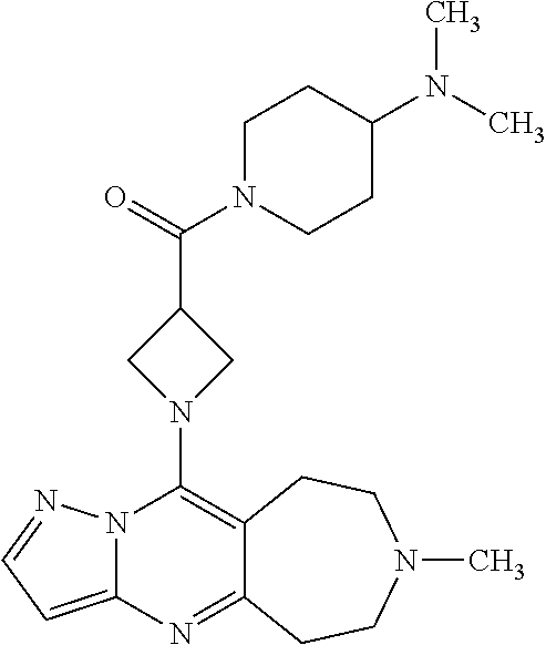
N12C(=CC=N1)N=C1C(=C2N2CC(C(=O)N3CCC(N(C)C)CC3)C2)CCN(C)CC1
